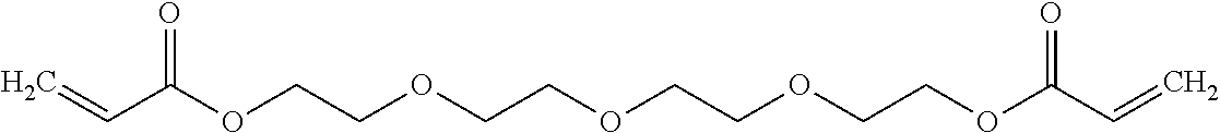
C(COCCOCCOCCOC(C=C)=O)OC(C=C)=O
